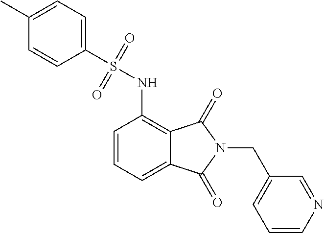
C1=CC=C2C(=C1NS(C1=CC=C(C)C=C1)(=O)=O)C(=O)N(CC1=CC=CN=C1)C2=O
